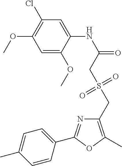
C1=C(OC)C(NC(=O)CS(CC2=C(C)OC(C3=CC=C(C)C=C3)=N2)(=O)=O)=CC(Cl)=C1OC
